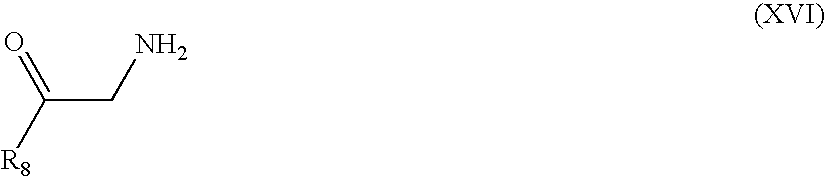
O=C([R8])CN
